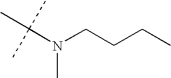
C(N(CCCC)C)(C)(C)C
